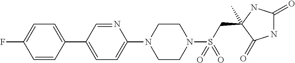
CC1(CS(N2CCN(C3=CC=C(C4=CC=C(F)C=C4)C=N3)CC2)(=O)=O)NC(=O)NC1=O
